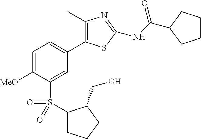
C1(C)=C(C2=CC=C([MeO])C(S(=O)(=O)C3CCCC3CO)=C2)SC(NC(=O)C2CCCC2)=N1
